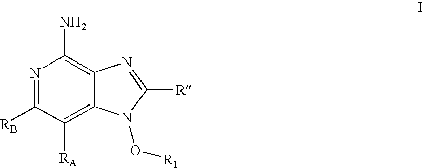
N1=C([RB])C([RA])=C2C(=C1N)N=C([R])N2O[R1]
